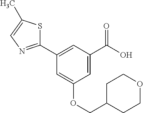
C1=C(C(O)=O)C=C(C2=NC=C(C)S2)C=C1OCC1CCOCC1
